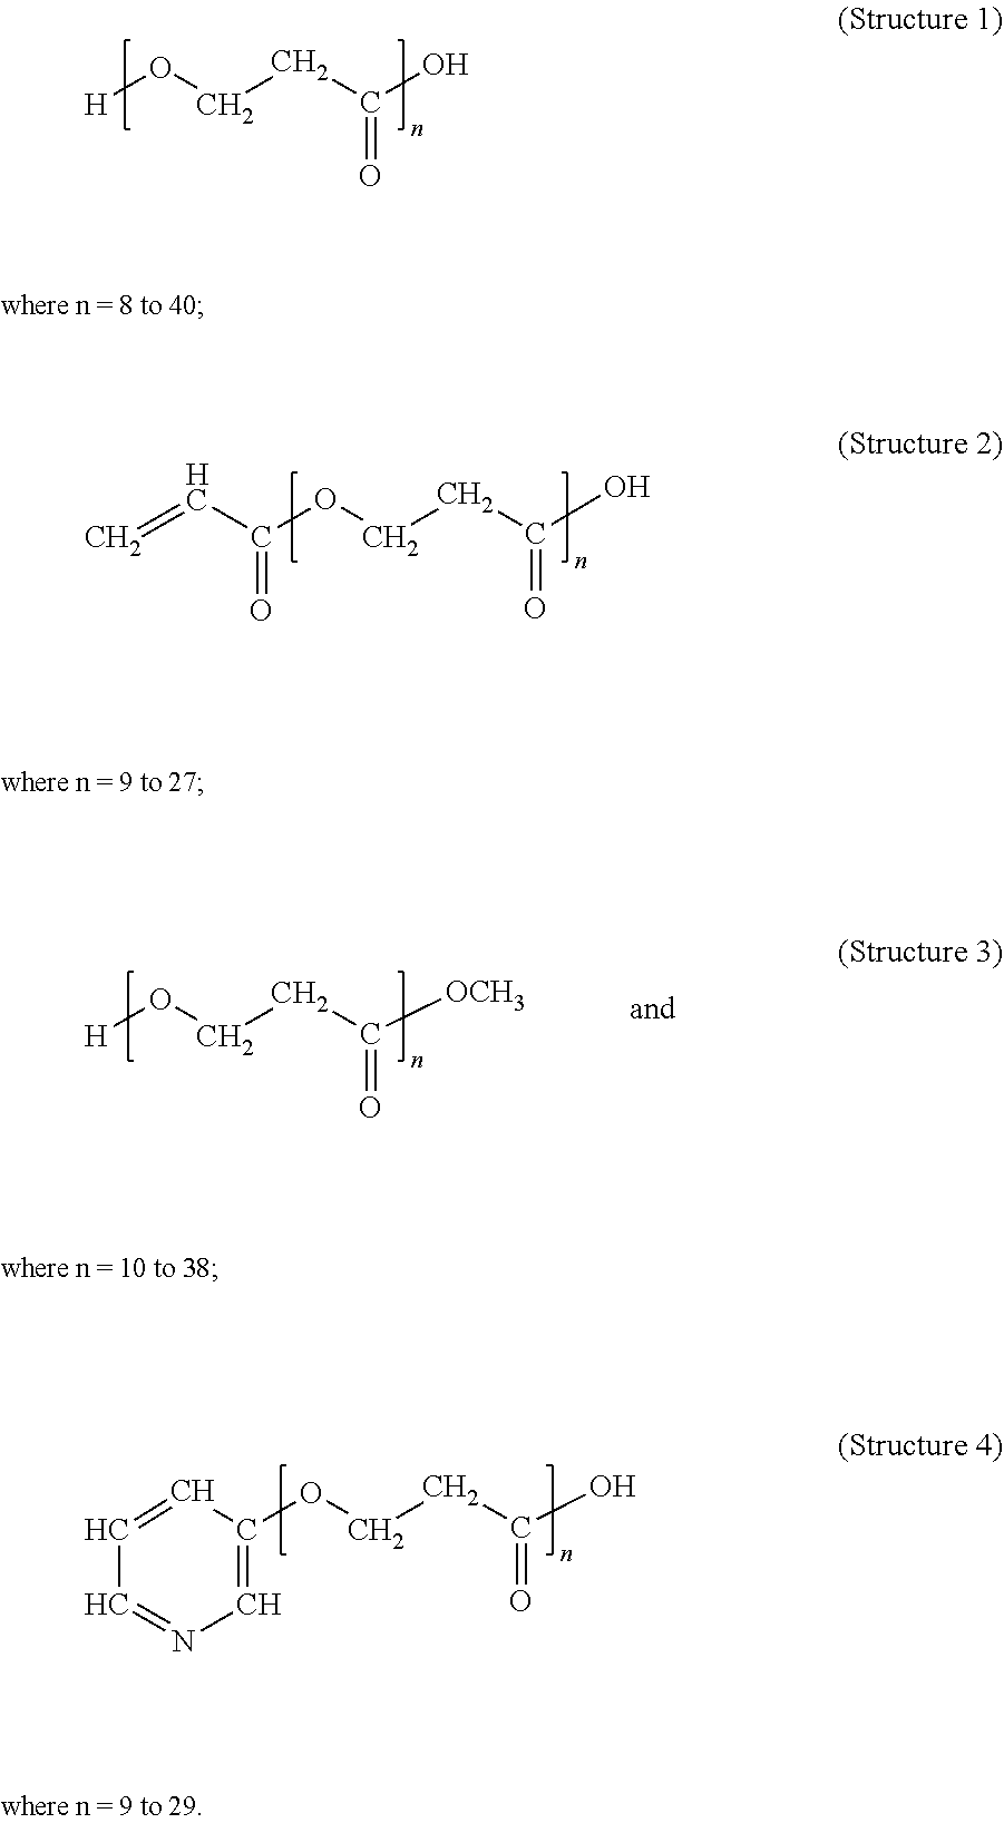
[H]OCCC(O)=O.C1(OCCC(O)=O)=CN=CC=C1.C(OCCC(O)=O)(C=C)=O.[H]OCCC([OCH3])=O
